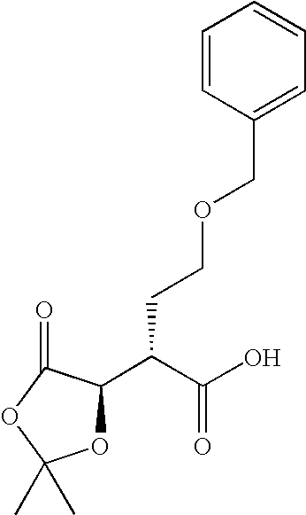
C1=CC(COCCC(C(O)=O)C2OC(C)(C)OC2=O)=CC=C1
